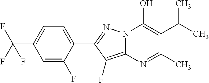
C12=C(F)C(C3=CC=C(C(F)(F)F)C=C3F)=NN1C(O)=C(C(C)C)C(C)=N2
